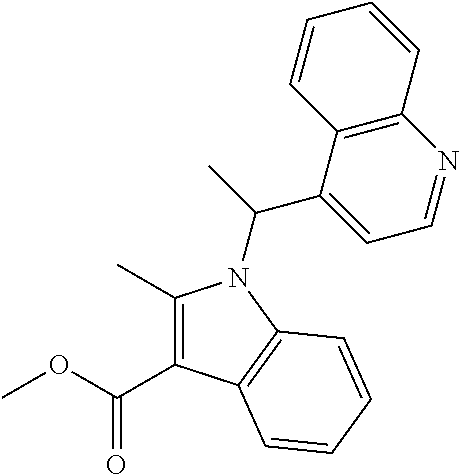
C1(C)=C(C(=O)OC)C2=C(N1C(C1=CC=NC3=C1C=CC=C3)C)C=CC=C2
